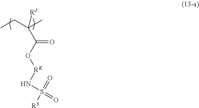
N(S(=O)(=O)[R3])[RK]OC(C(C)(CC)[RJ])=O
